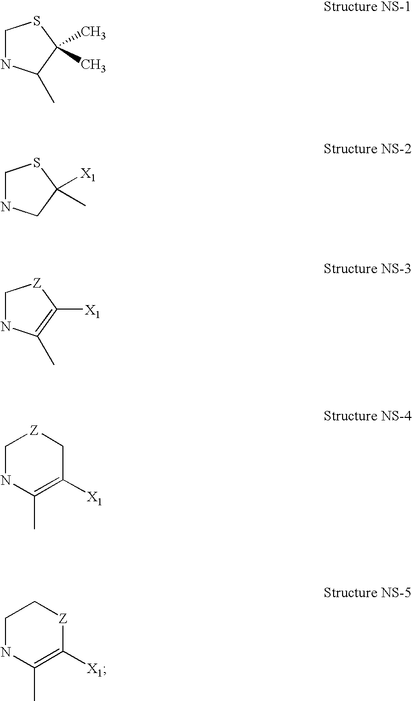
C1NC(C)C(C)(C)S1.C1NCC([X1])(C)S1.C1NC(C)=C([X1])[Z]1.C1NC(C)=C([X1])C[Z]1.C1NC(C)=C([X1])[Z]C1
